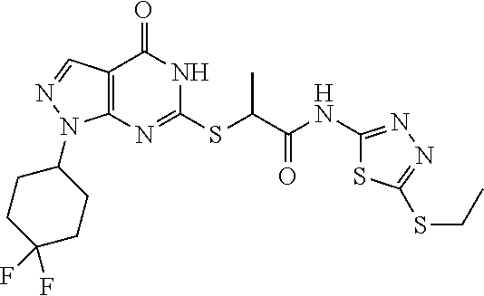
C12=C(N=C(SC(C(NC3=NN=C(SCC)S3)=O)C)NC1=O)N(C1CCC(F)(F)CC1)N=C2
